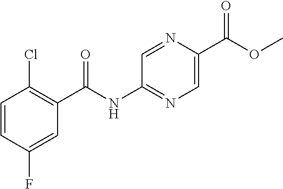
C1=CC(F)=CC(C(NC2=NC=C(C(OC)=O)N=C2)=O)=C1Cl
